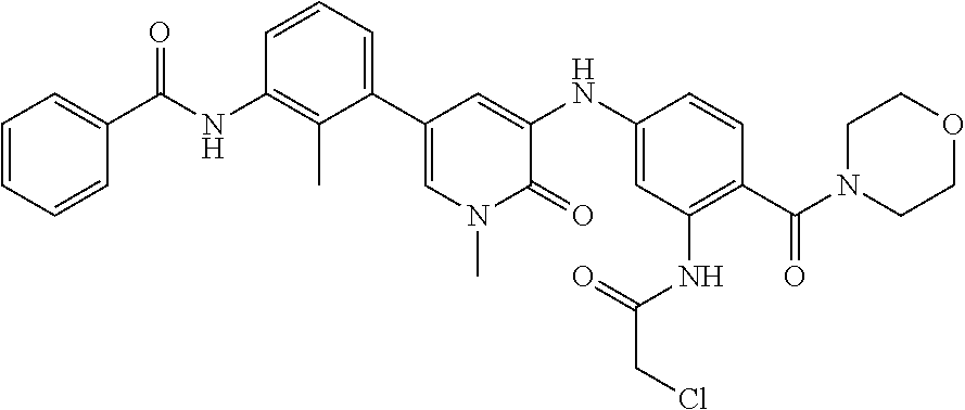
C1=CC=CC(C(NC2=C(C)C(C3=CN(C)C(=O)C(NC4=CC(NC(=O)CCl)=C(C(N5CCOCC5)=O)C=C4)=C3)=CC=C2)=O)=C1
